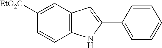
C12=C(C=C([EtO2C])C=C1)C=C(C1=CC=CC=C1)N2
